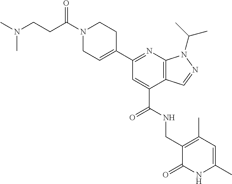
C1(C2=NC3=C(C(C(NCC4=C(C)C=C(C)NC4=O)=O)=C2)C=NN3C(C)C)=CCN(C(CCN(C)C)=O)CC1
